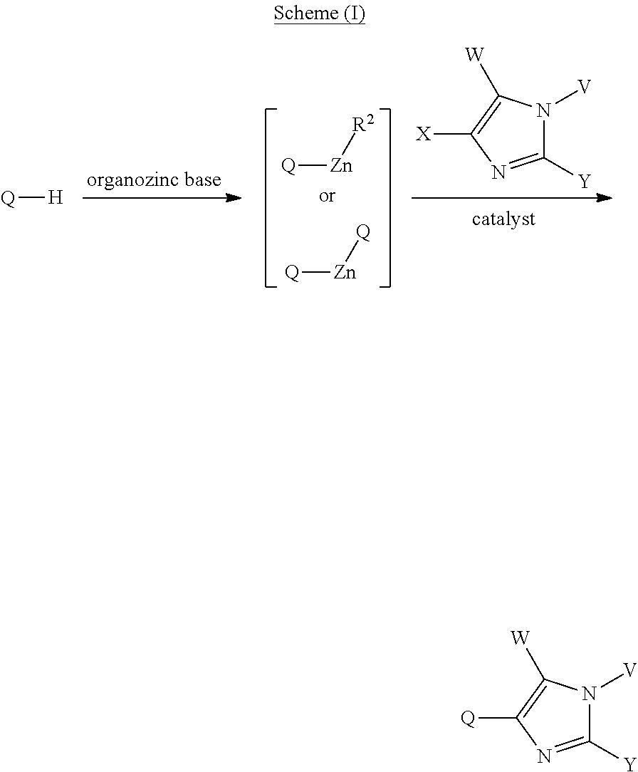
[Zn]([R2])[Q].[Zn]([Q])[Q].N1([V])C([Y])=NC([X])=C1[W].[H][Q].N1([V])C([Y])=NC([Q])=C1[W]
